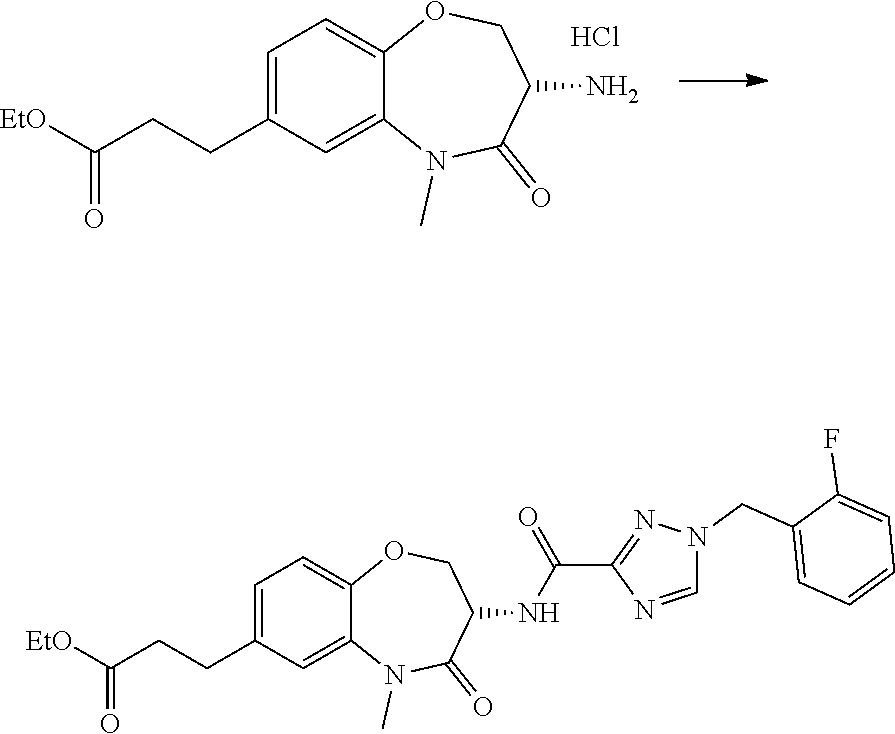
C1=C2OCC(NC(=O)C3=NN(CC4=CC=CC=C4F)C=N3)C(=O)N(C)C2=CC(CCC(=O)[EtO])=C1.C1=C2OCC(N)C(=O)N(C)C2=CC(CCC(=O)[EtO])=C1.Cl
